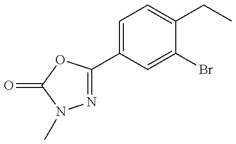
N1=C(C2=CC=C(CC)C(Br)=C2)OC(=O)N1C
